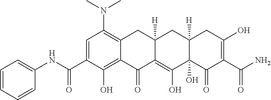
C1=C(C(NC2=CC=CC=C2)=O)C(O)=C2C(=C1N(C)C)CC1([H])C(=C(O)C3(O)C([H])(C1)CC(O)=C(C(=O)N)C3=O)C2=O
